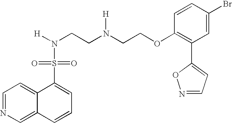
C1=NC=C2C(=C1)C(S(=O)(=O)N([H])CCN(CCOC1=C(C3=CC=NO3)C=C(Br)C=C1)[H])=CC=C2
